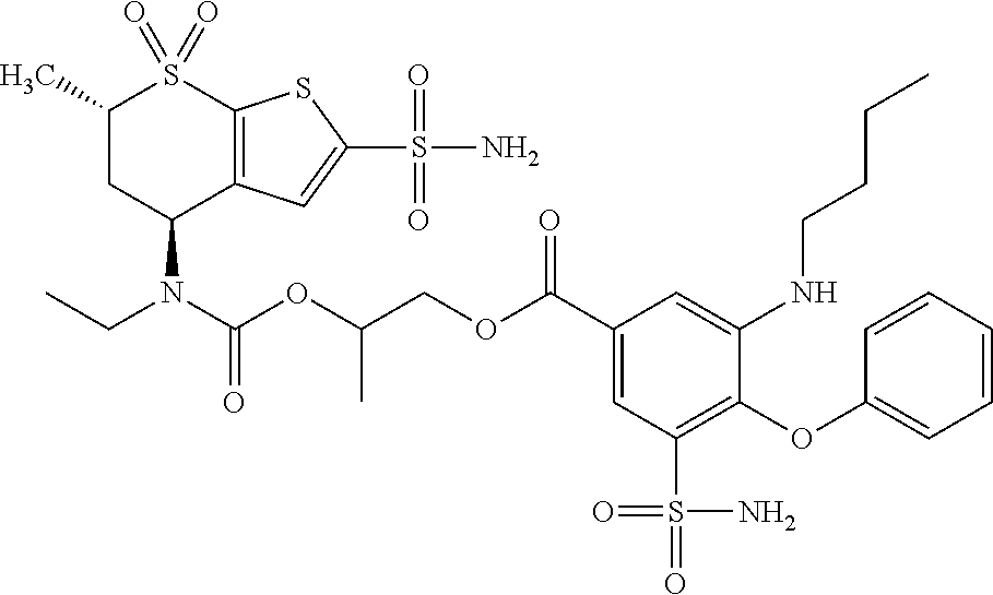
C1(C)CC(N(C(OC(COC(C2=CC(S(=O)(=O)N)=C(OC3=CC=CC=C3)C(NCCCC)=C2)=O)C)=O)CC)C2=C(S1(=O)=O)SC(S(=O)(=O)N)=C2
